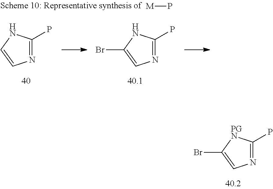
N1=C(P)[PGN]C(Br)=C1.[M]P.N1=C(P)NC(Br)=C1.N1=C(P)NC=C1
